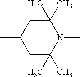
C1C(C)(C)N(C)C(C)(C)CC1C
